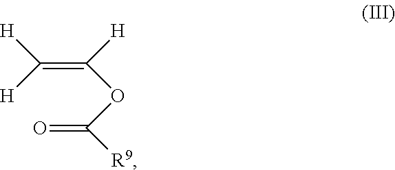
C(OC([R9])=O)(=C([H])[H])[H]
